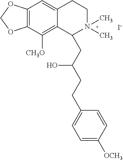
[I-].C12=C(C([CH3O])=C3C(=C1)CCN(C)(C)C3CC(CCC1=CC=C([OCH3])C=C1)O)OCO2
